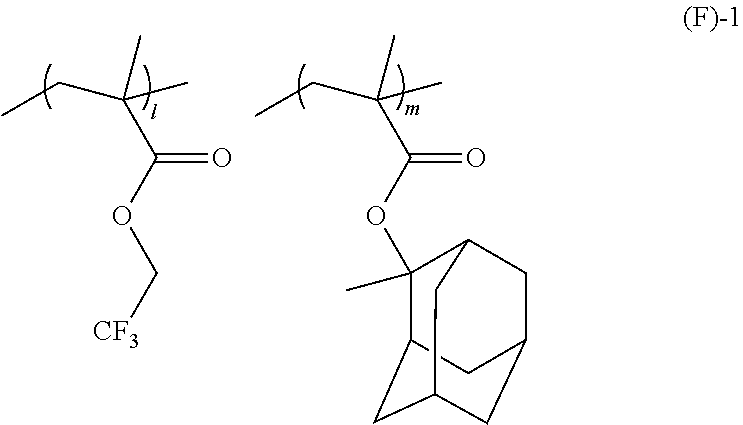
C(C(OC[CF3])=O)(C)(CC)C.C(C(OC1(C)C2CC3CC(CC1C3)C2)=O)(C)(CC)C
